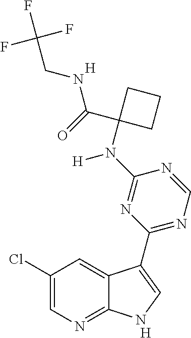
[H].N1=CN=C(C2=CNC3=NC=C(Cl)C=C32)N=C1N(C1(C(NCC(F)(F)F)=O)CCC1)[H].[H]
